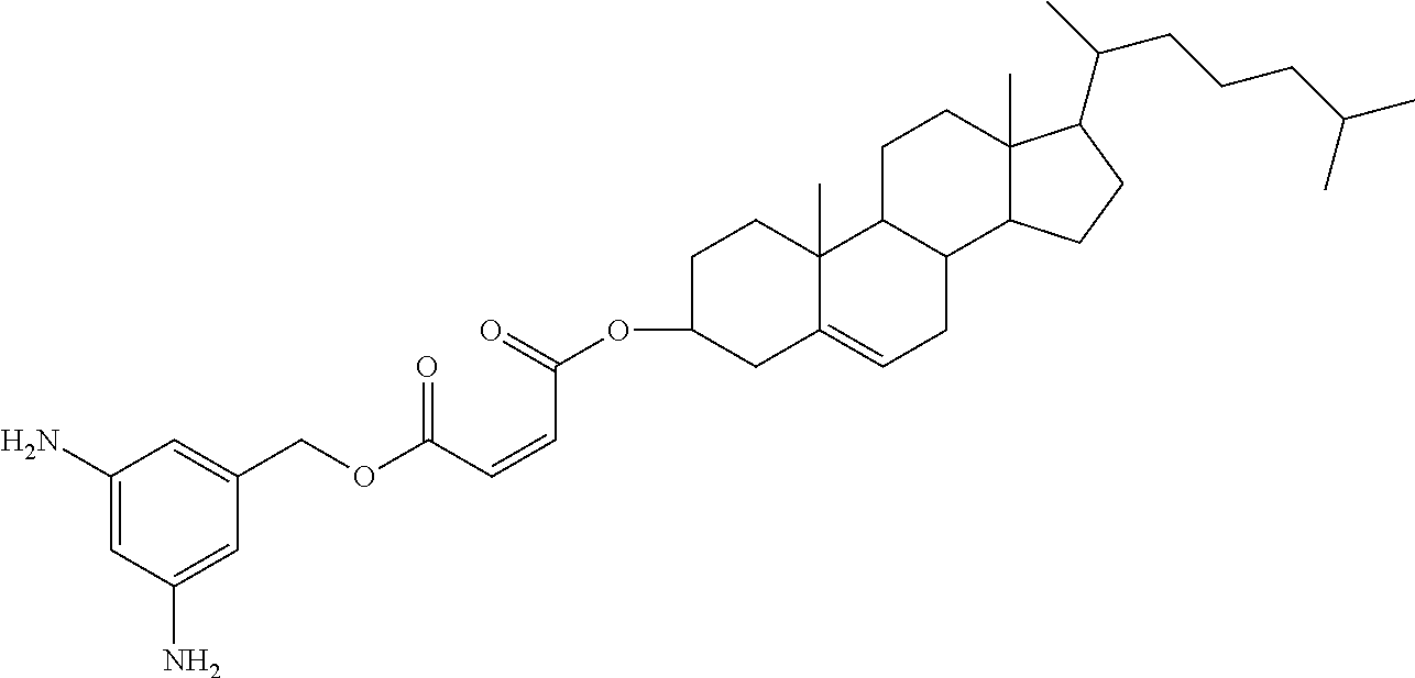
C1(N)=CC(N)=CC(COC(C=CC(OC2CCC3(C)C(=CCC4C3CCC3(C)C4CCC3C(C)CCCC(C)C)C2)=O)=O)=C1
